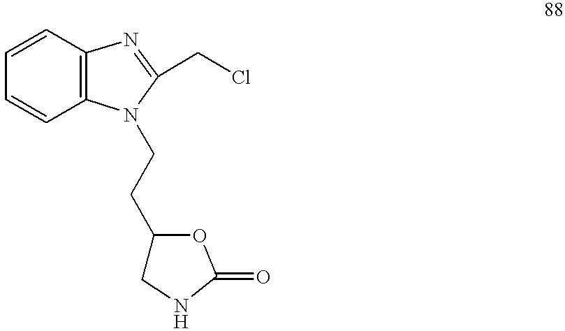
C1=CC2=C(C=C1)N(CCC1CNC(=O)O1)C(CCl)=N2
